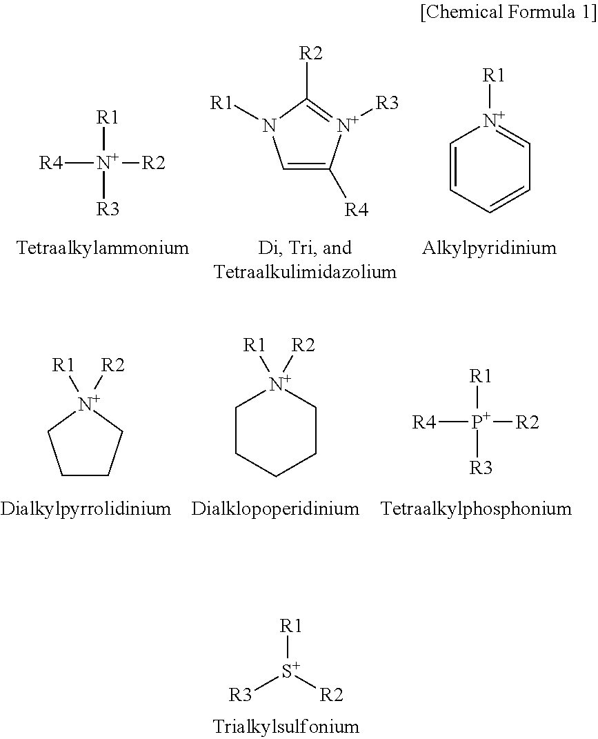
[R4][N+]([R1])([R2])[R3].C1=C([R4])[N+]([R3])=C([R2])N1[R1].C1=CC=CC=[N+]1[R1].C1CC[N+]([R1])([R2])C1.C1CCCC[N+]1([R2])[R1].[R4][P+]([R1])([R2])[R3].[R3][S+]([R1])[R2]
